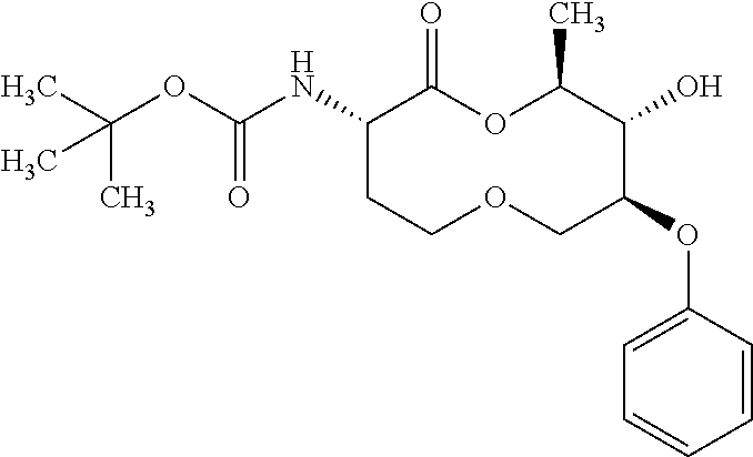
C1(NC(OC(C)(C)C)=O)CCOCC(OC2=CC=CC=C2)C(O)C(C)OC1=O
